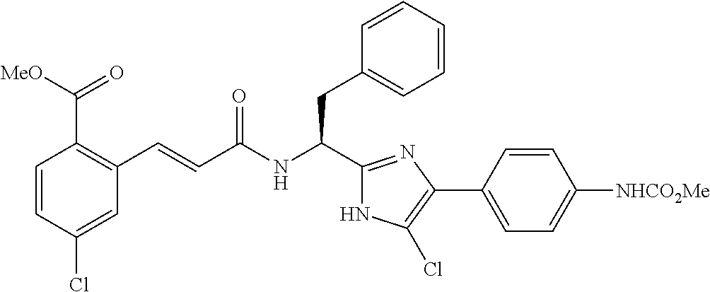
C1(Cl)=CC(C=CC(NC(CC2=CC=CC=C2)C2=NC(C3=CC=C([NHCO2Me])C=C3)=C(Cl)N2)=O)=C(C([MeO])=O)C=C1
